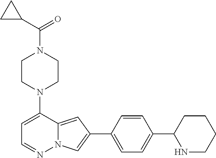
C1CN(C2=CC=NN3C2=CC(C2=CC=C(C4NCCCC4)C=C2)=C3)CCN1C(C1CC1)=O
